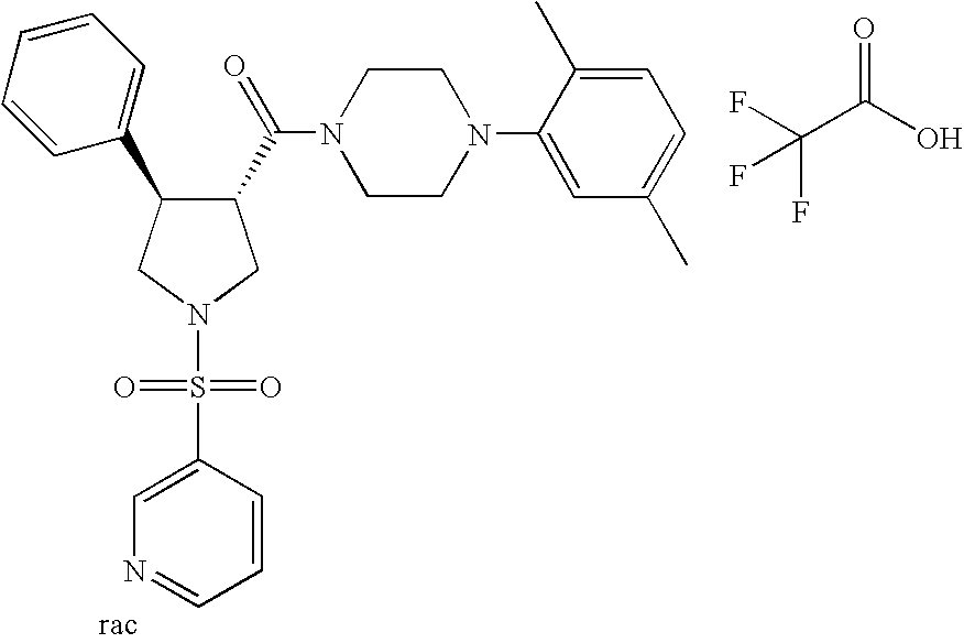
O=C(O)C(F)(F)F.C1(C(N2CCN(C3=CC(C)=CC=C3C)CC2)=O)C(C2=CC=CC=C2)CN(S(C2=CN=CC=C2)(=O)=O)C1
